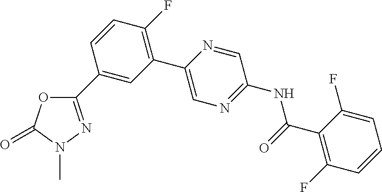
C1(C2=CC(C3=CN=C(NC(=O)C4=C(F)C=CC=C4F)C=N3)=C(F)C=C2)=NN(C)C(=O)O1
